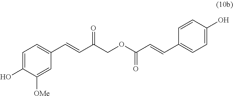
C1=C(O)C([OMe])=CC(C=CC(COC(C=CC2=CC=C(O)C=C2)=O)=O)=C1
